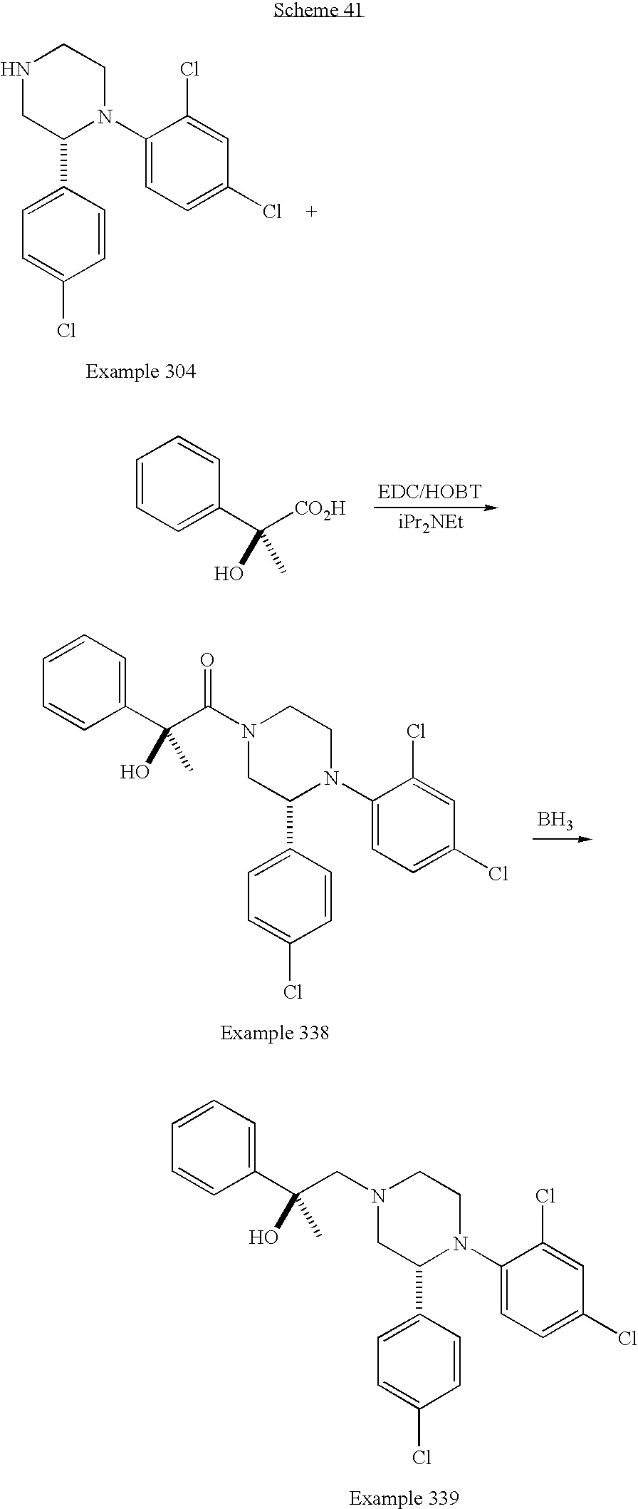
N1CC(C2=CC=C(Cl)C=C2)N(C2=CC=C(Cl)C=C2Cl)CC1.C1=CC=C(C([CO2H])(O)C)C=C1.C1=CC=C(C(C(N2CC(C3=CC=C(Cl)C=C3)N(C3=CC=C(Cl)C=C3Cl)CC2)=O)(O)C)C=C1.B.C1=C(C(CN2CC(C3=CC=C(Cl)C=C3)N(C3=CC=C(Cl)C=C3Cl)CC2)(C)O)C=CC=C1
